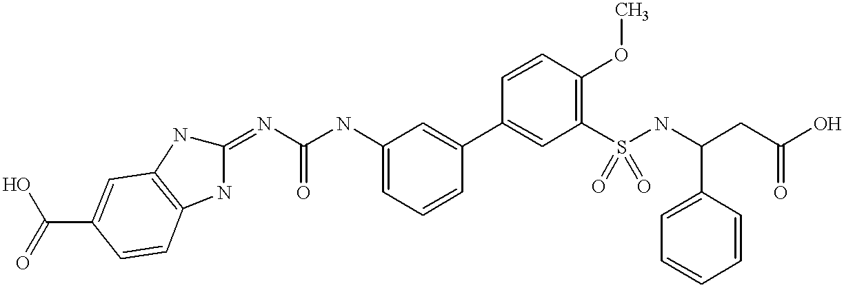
C1=C(NC(N=C2NC3=C(N2)C=CC(C(O)=O)=C3)=O)C=C(C2=CC(S(NC(CC(O)=O)C3=CC=CC=C3)(=O)=O)=C(OC)C=C2)C=C1
